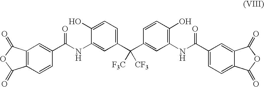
C12=C(C=CC(C(NC3=CC(C(C4=CC(NC(C5=CC=C6C(=C5)C(=O)OC6=O)=O)=C(O)C=C4)([F3C])[CF3])=CC=C3O)=O)=C1)C(=O)OC2=O
